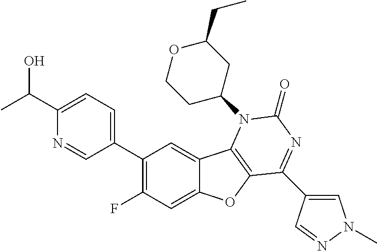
C1(C2=CC=C(C(O)C)N=C2)=C(F)C=C2C(=C1)C1=C(O2)C(C2=CN(C)N=C2)=NC(=O)N1C1CC(CC)OCC1
